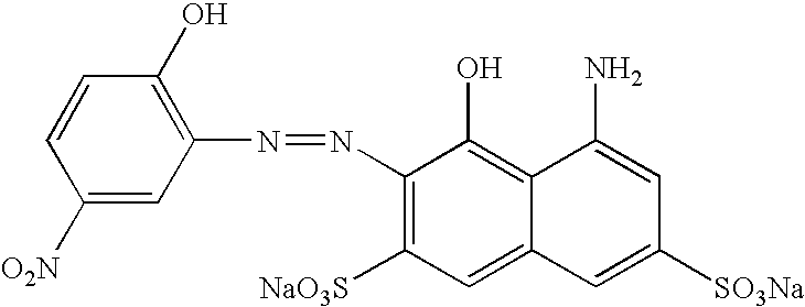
C1(N=NC2=C(O)C=CC([O2N])=C2)=C([NaO3S])C=C2C(=C1O)C(N)=CC([SO3Na])=C2
